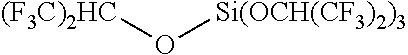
[(F3C)2HC]O[Si(OCH(CF3)2)3]
